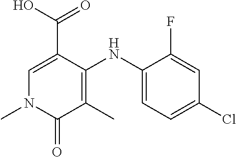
C1=C(C(O)=O)C(NC2=CC=C(Cl)C=C2F)=C(C)C(=O)N1C
